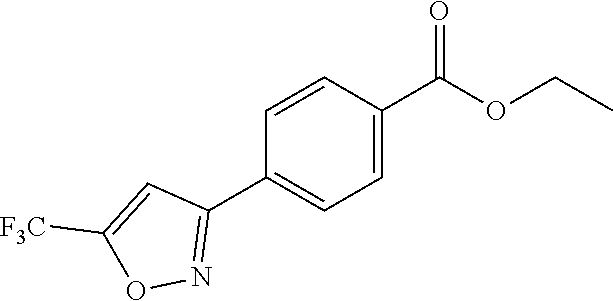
C1=CC(C(=O)OCC)=CC=C1C1=NOC([F3C])=C1
